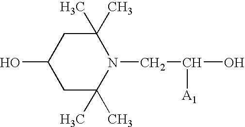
C1(O)CC(C)(C)N(CC(O)[A1])C(C)(C)C1
